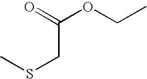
C(OCC)(=O)CSC
